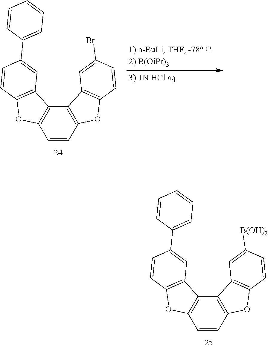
C1=CC2=C(C3=C1OC1=C3C=C(C3=CC=CC=C3)C=C1)C1=C(O2)C=CC([B(OH)2])=C1.C1=CC2=C(C3=C1OC1=C3C=C(C3=CC=CC=C3)C=C1)C1=C(O2)C=CC(Br)=C1
